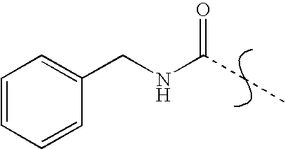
C1=CC=CC(CNC(CC)=O)=C1
